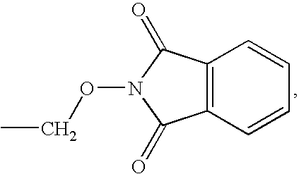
C12=C(C=CC=C1)C(=O)N(OCC)C2=O
